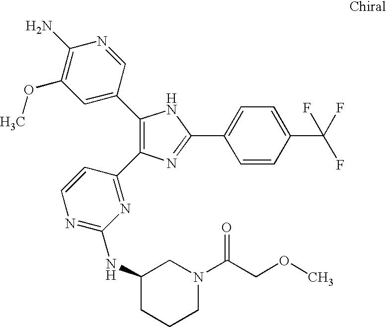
C1(C2=CC(OC)=C(N)N=C2)=C(C2=NC(NC3CCCN(C(COC)=O)C3)=NC=C2)N=C(C2=CC=C(C(F)(F)F)C=C2)N1
